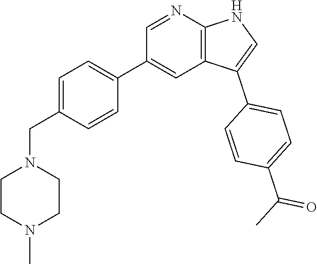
C1=C(CN2CCN(C)CC2)C=CC(C2=CC3=C(N=C2)NC=C3C2=CC=C(C(C)=O)C=C2)=C1
